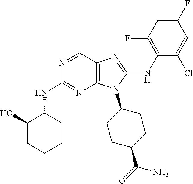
N1=CC2=C(N=C1NC1C(O)CCCC1)N(C1CCC(C(=O)N)CC1)C(NC1=C(F)C=C(F)C=C1Cl)=N2
